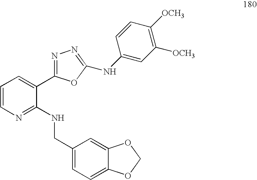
C1=CN=C(NCC2=CC=C3C(=C2)OCO3)C(C2=NN=C(NC3=CC([OCH3])=C([OCH3])C=C3)O2)=C1
